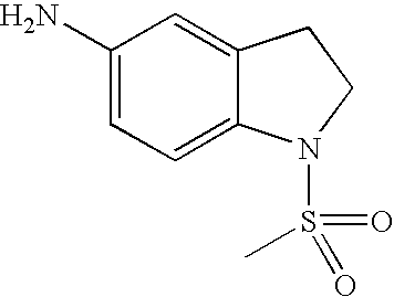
C1(N)=CC=C2C(=C1)CCN2S(C)(=O)=O
